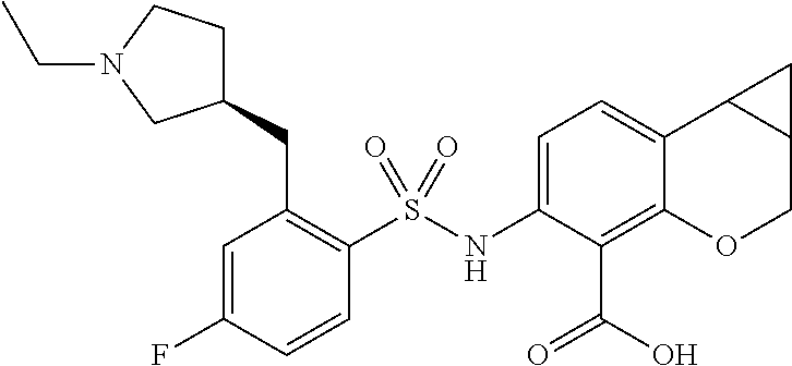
C1=C(NS(C2=C(CC3CCN(CC)C3)C=C(F)C=C2)(=O)=O)C(C(=O)O)=C2C(=C1)C1C(CO2)C1
